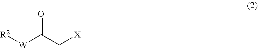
[W](C(C[X])=O)[R2]
